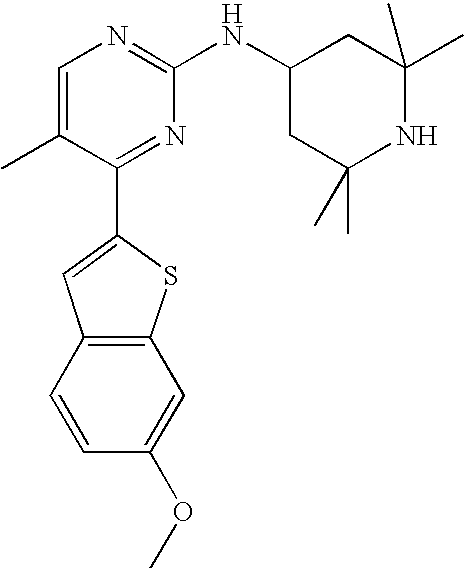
C1=C(C)C(C2=CC3=C(S2)C=C(OC)C=C3)=NC(NC2CC(C)(C)NC(C)(C)C2)=N1
